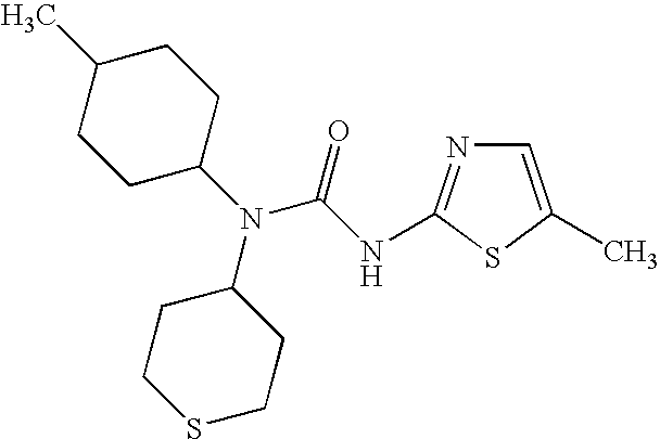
C1=C(C)SC(NC(N(C2CCC(C)CC2)C2CCSCC2)=O)=N1
